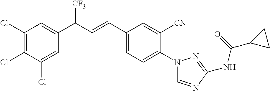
C1(Cl)=C(Cl)C(Cl)=CC(C([CF3])C=CC2=CC=C(N3C=NC(NC(=O)C4CC4)=N3)C([CN])=C2)=C1
